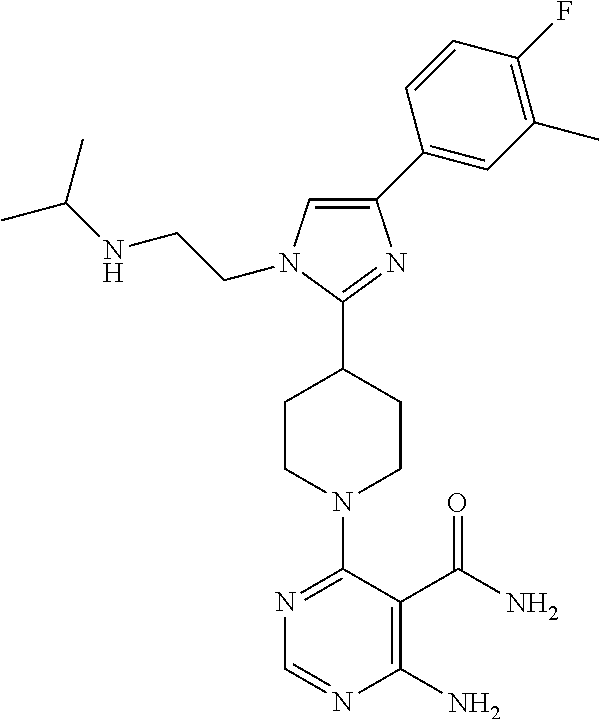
N1=C(N2CCC(C3=NC(C4=CC(C)=C(F)C=C4)=CN3CCNC(C)C)CC2)C(C(N)=O)=C(N)N=C1
